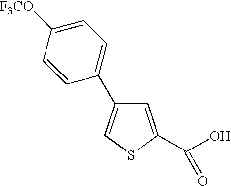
C1=C(C(=O)O)SC=C1C1=CC=C([F3CO])C=C1
